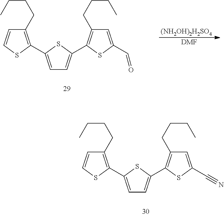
C1(CCCC)=C(C2=CC=C(C3=C(CCCC)C=C(C#N)S3)S2)SC=C1.C1(CCCC)=C(C2=CC=C(C3=C(CCCC)C=C(C=O)S3)S2)SC=C1.[(NH2OH)2H2SO4].[DMF]
